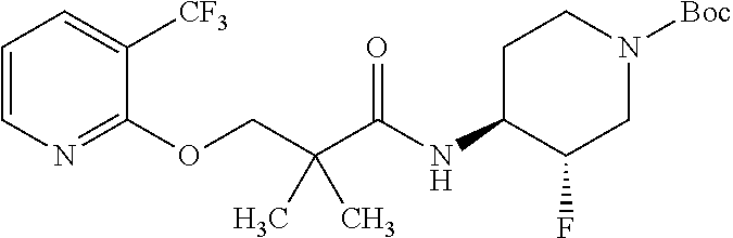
C1=CN=C(OCC(C(NC2C(F)CN([Boc])CC2)=O)(C)C)C([CF3])=C1
